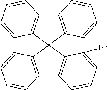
C12=C(C=CC=C1)C1(C3=C2C=CC=C3)C2=C(C3=C1C=CC=C3)C=CC=C2Br
